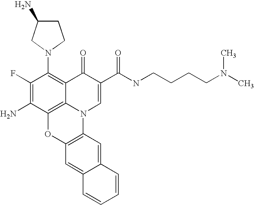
C1(F)=C(N)C2=C3C(=C1N1CCC(N)C1)C(=O)C(C(NCCCCN(C)C)=O)=CN3C1=C(O2)C=C2C(=C1)C=CC=C2
